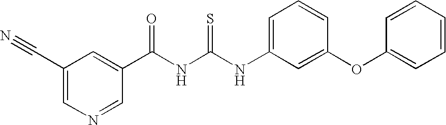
C(NC(NC1=CC=CC(OC2=CC=CC=C2)=C1)=S)(=O)C1=CC(C#N)=CN=C1
